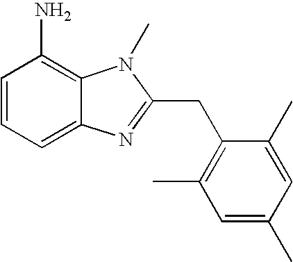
C1=CC=C2C(=C1N)N(C)C(CC1=C(C)C=C(C)C=C1C)=N2
